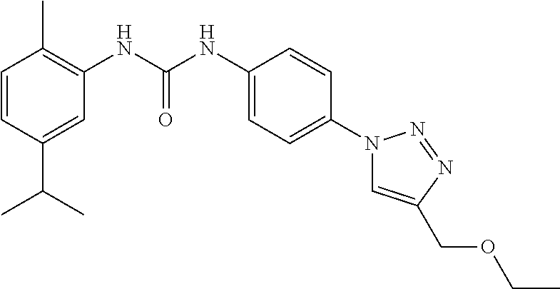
C1=CC(C(C)C)=CC(NC(NC2=CC=C(N3C=C(COCC)N=N3)C=C2)=O)=C1C
